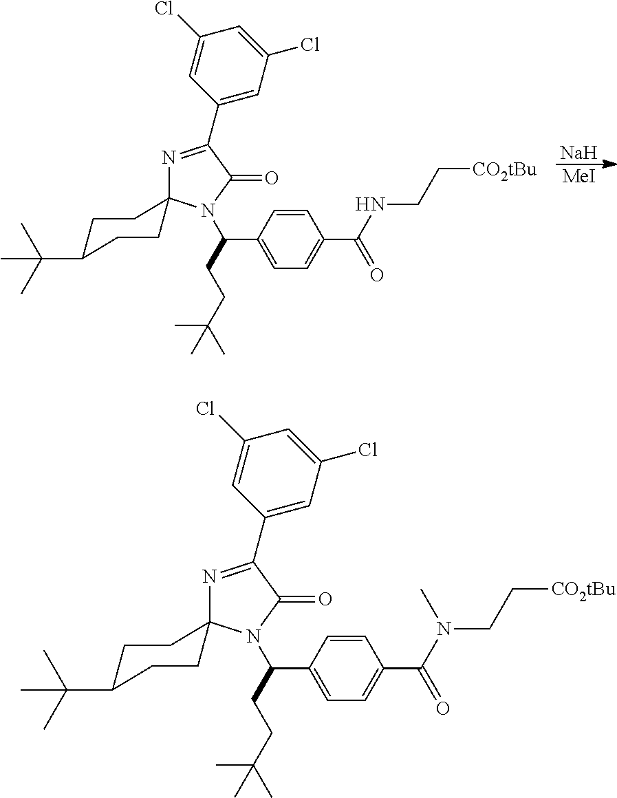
[Na].[MeI].C1=CC(C(CCC(C)(C)C)N2C(=O)C(C3=CC(Cl)=CC(Cl)=C3)=NC23CCC(C(C)(C)C)CC3)=CC=C1C(NCC[CO2tBu])=O.C1=CC(C(CCC(C)(C)C)N2C(=O)C(C3=CC(Cl)=CC(Cl)=C3)=NC23CCC(C(C)(C)C)CC3)=CC=C1C(=O)N(CC[CO2tBu])C
